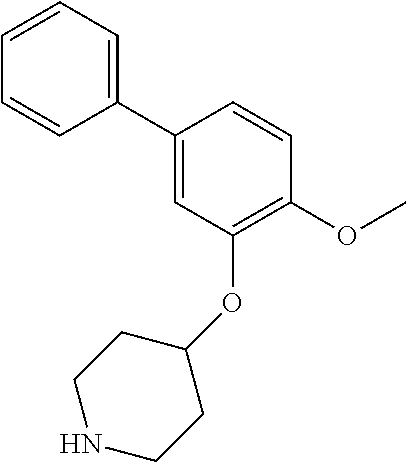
C1(C2=CC(OC3CCNCC3)=C(OC)C=C2)=CC=CC=C1
